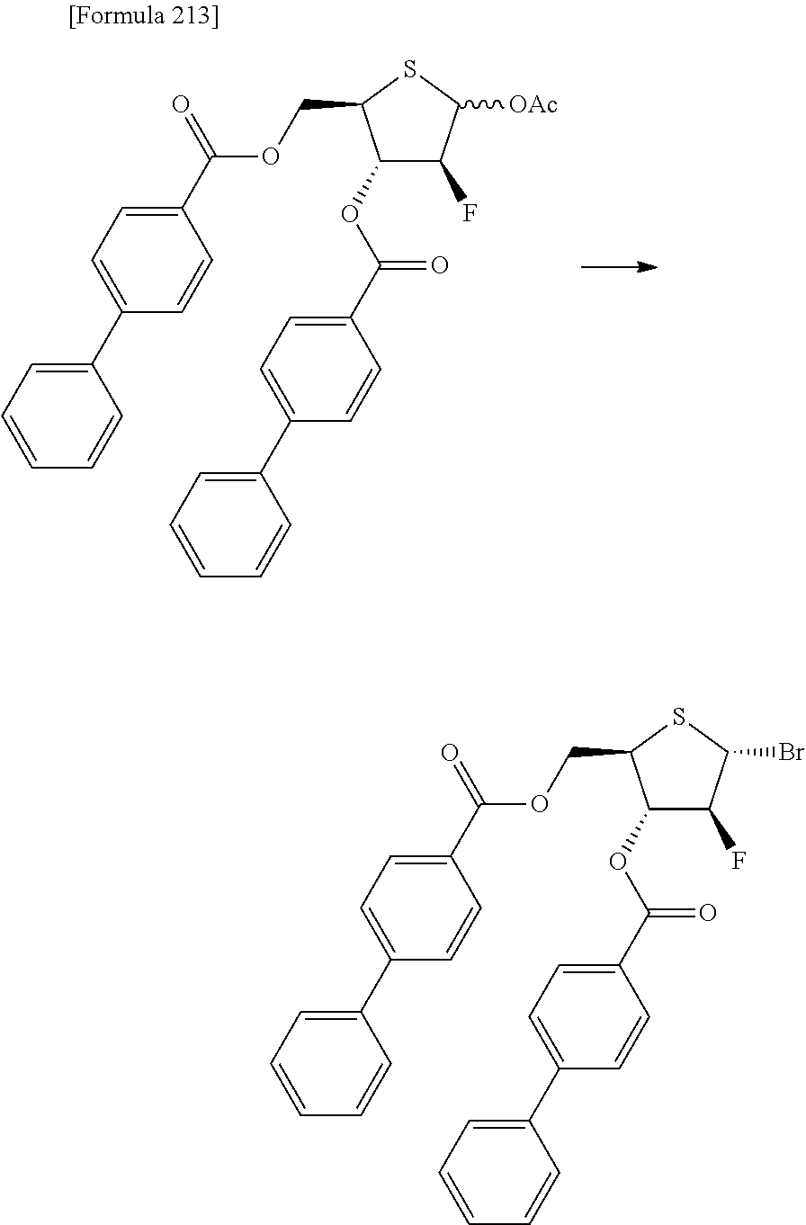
C1(F)C(OC(=O)C2=CC=C(C3=CC=CC=C3)C=C2)C(COC(=O)C2=CC=C(C3=CC=CC=C3)C=C2)SC1[OAc].C1(F)C(OC(=O)C2=CC=C(C3=CC=CC=C3)C=C2)C(COC(=O)C2=CC=C(C3=CC=CC=C3)C=C2)SC1Br
